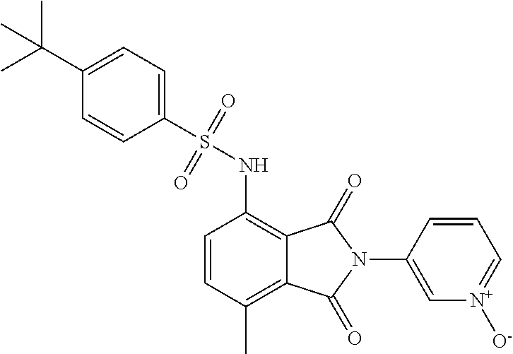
C1=CC(C)=C2C(=C1NS(C1=CC=C(C(C)(C)C)C=C1)(=O)=O)C(=O)N(C1=C[N+]([O-])=CC=C1)C2=O
